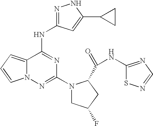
C12=CC=CN1N=C(N1CC(F)CC1C(=O)NC1=NC=NS1)N=C2NC1=NNC(C2CC2)=C1
